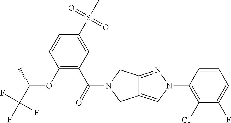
O(C1=C(C(=O)N2CC3=CN(C4=C(Cl)C(F)=CC=C4)N=C3C2)C=C(S(C)(=O)=O)C=C1)C(C(F)(F)F)C
